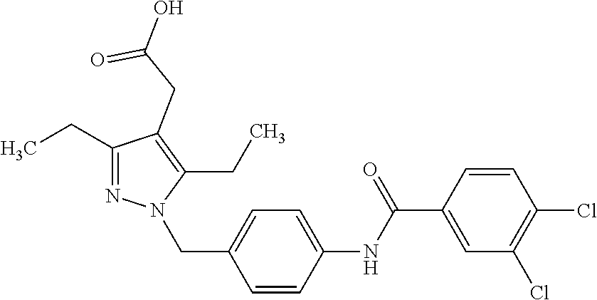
C1(CC)=NN(CC2=CC=C(NC(C3=CC(Cl)=C(Cl)C=C3)=O)C=C2)C(CC)=C1CC(=O)O
